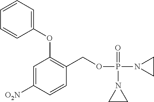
C1=C([O2N])C=CC(COP(N2CC2)(=O)N2CC2)=C1OC1=CC=CC=C1
